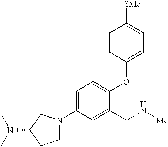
C1=C(N2CCC(N(C)C)C2)C=C(CN[Me])C(OC2=CC=C([SMe])C=C2)=C1
